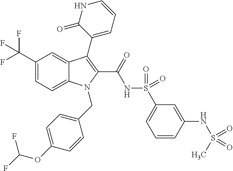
C12=CC=C(C(F)(F)F)C=C1C(C1=CC=CNC1=O)=C(C(=O)NS(C1=CC=CC(NS(C)(=O)=O)=C1)(=O)=O)N2CC1=CC=C(OC(F)F)C=C1
